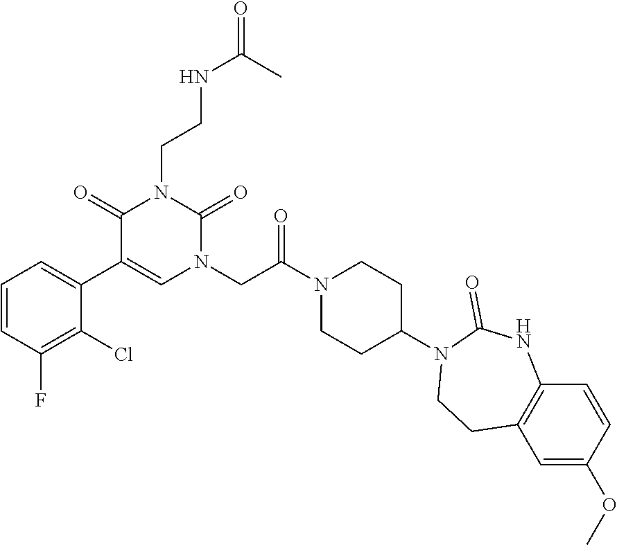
C1=CC(F)=C(Cl)C(C2=CN(CC(N3CCC(N4CCC5=C(NC4=O)C=CC(OC)=C5)CC3)=O)C(=O)N(CCNC(=O)C)C2=O)=C1
